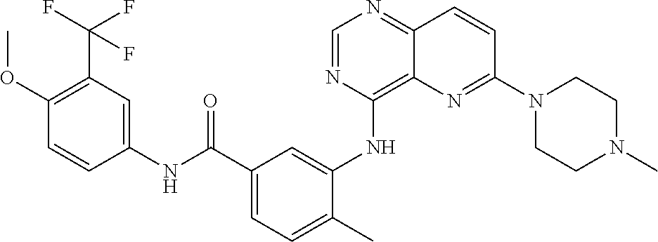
C1=NC(NC2=CC(C(NC3=CC(C(F)(F)F)=C(OC)C=C3)=O)=CC=C2C)=C2C(=N1)C=CC(N1CCN(C)CC1)=N2
